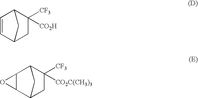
C1=CC2C([CF3])([CO2H])CC1C2.C12C3CC([CF3])([CO2C(CH3)3])C(C1O2)C3
